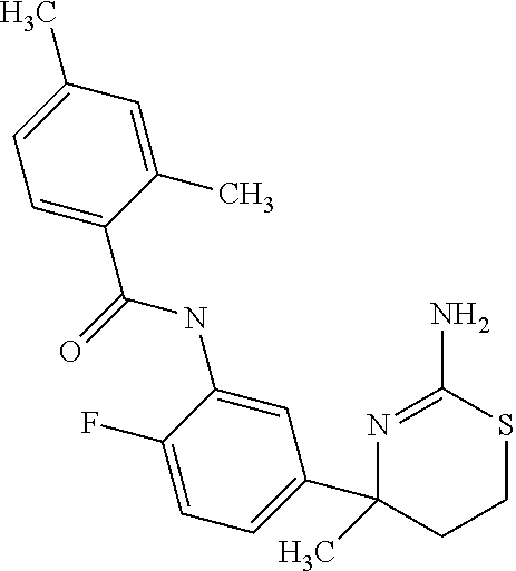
C1=C(C(=O)NC2=CC(C3(C)CCSC(N)=N3)=CC=C2F)C(C)=CC(C)=C1
